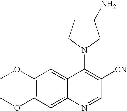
C1(OC)=C(OC)C=C2C(=C1)C(N1CC(N)CC1)=C([CN])C=N2
